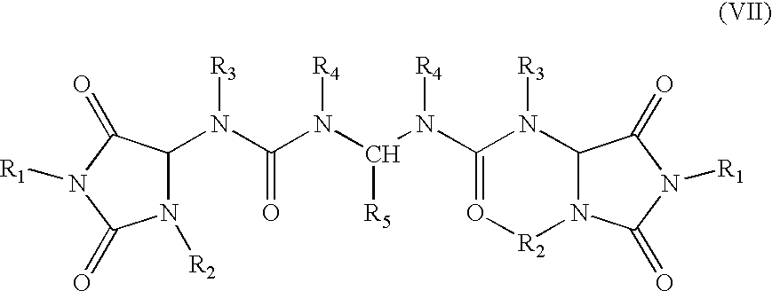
N1([R2])C(N(C(N(C(N(C2=O[R2]N3C(N2[R3])C(=O)N([R1])C3=O)[R4])[R5])[R4])=O)[R3])C(=O)N([R1])C1=O
